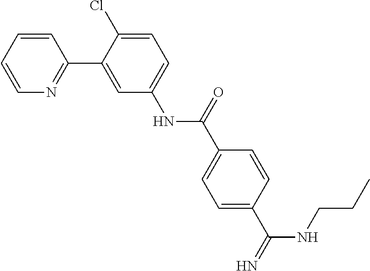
C1=CC=CN=C1C1=CC(NC(C2=CC=C(C(=N)NCCC)C=C2)=O)=CC=C1Cl
